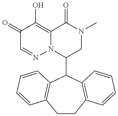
C1(C2C3=C(CCC4=C2C=CC=C4)C=CC=C3)CN(C)C(=O)C2=C(O)C(=O)C=NN12
